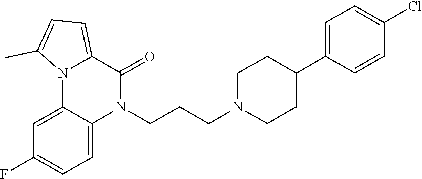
N1(CCCN2CCC(C3=CC=C(Cl)C=C3)CC2)C(=O)C2=CC=C(C)N2C2=CC(F)=CC=C12
